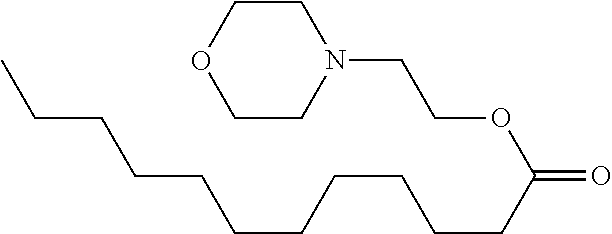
C1COCCN1CCOC(CCCCCCCCCCC)=O
